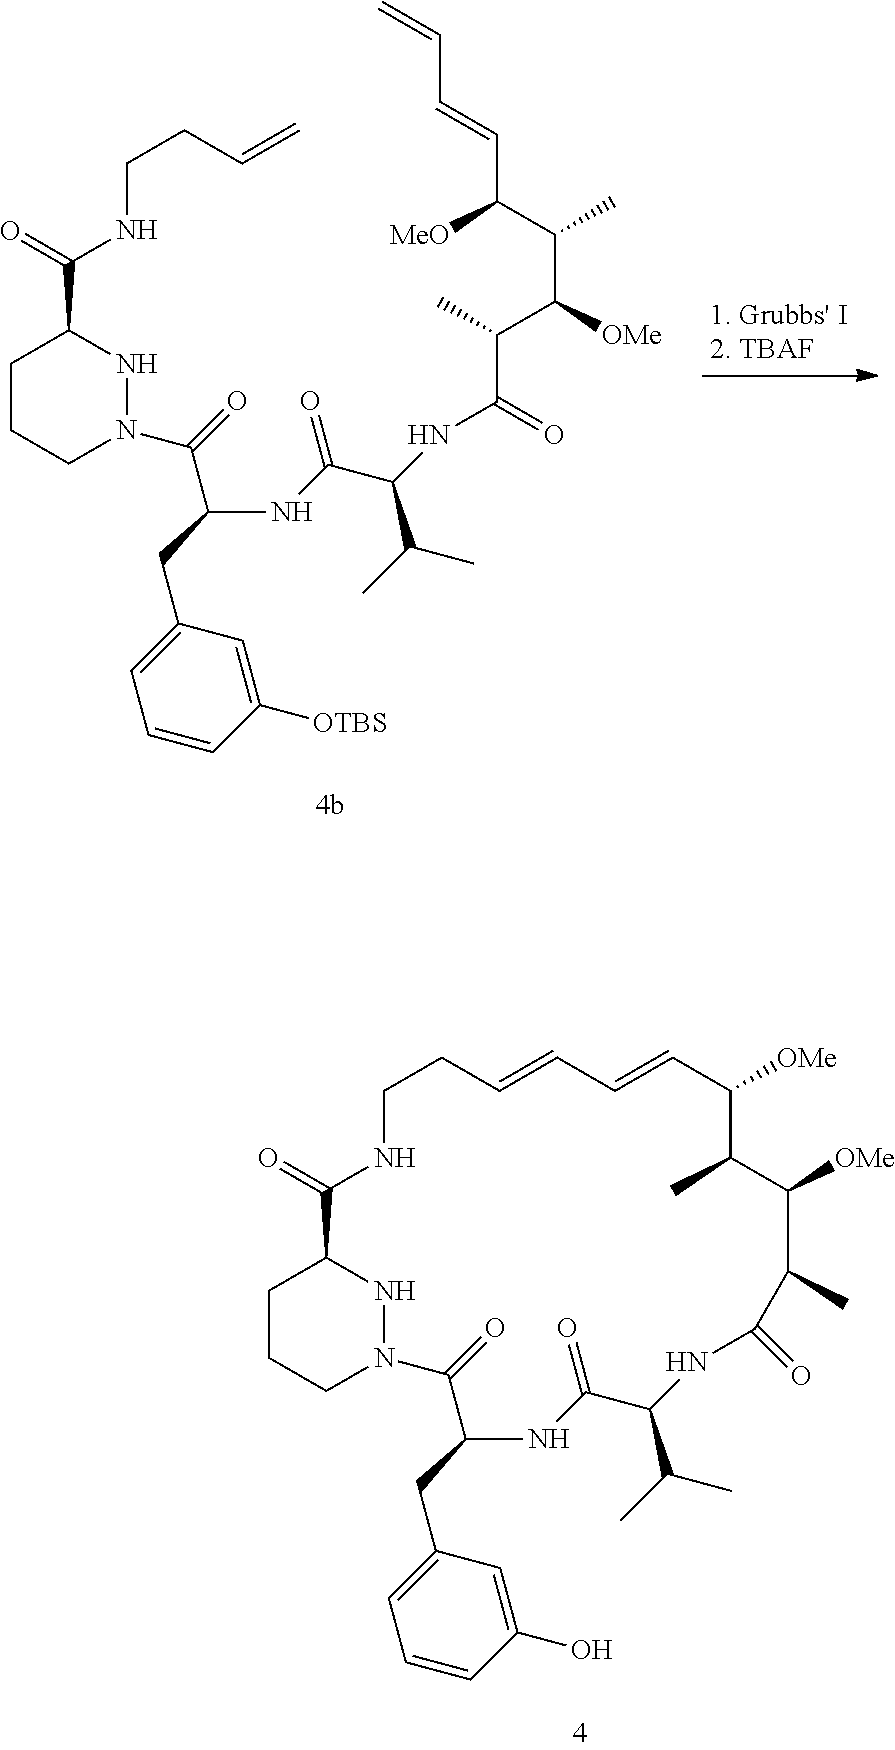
C1CCN(C(C(CC2=CC=CC([OTBS])=C2)NC(C(C(C)C)NC(C(C)C([OMe])C(C([MeO])C=CC=C)C)=O)=O)=O)NC1C(=O)NCCC=C.C1CCN2NC1C(=O)NCCC=CC=CC([OMe])C(C)C([OMe])C(C)C(=O)NC(C(C)C)C(=O)NC(CC1=CC=CC(O)=C1)C2=O
